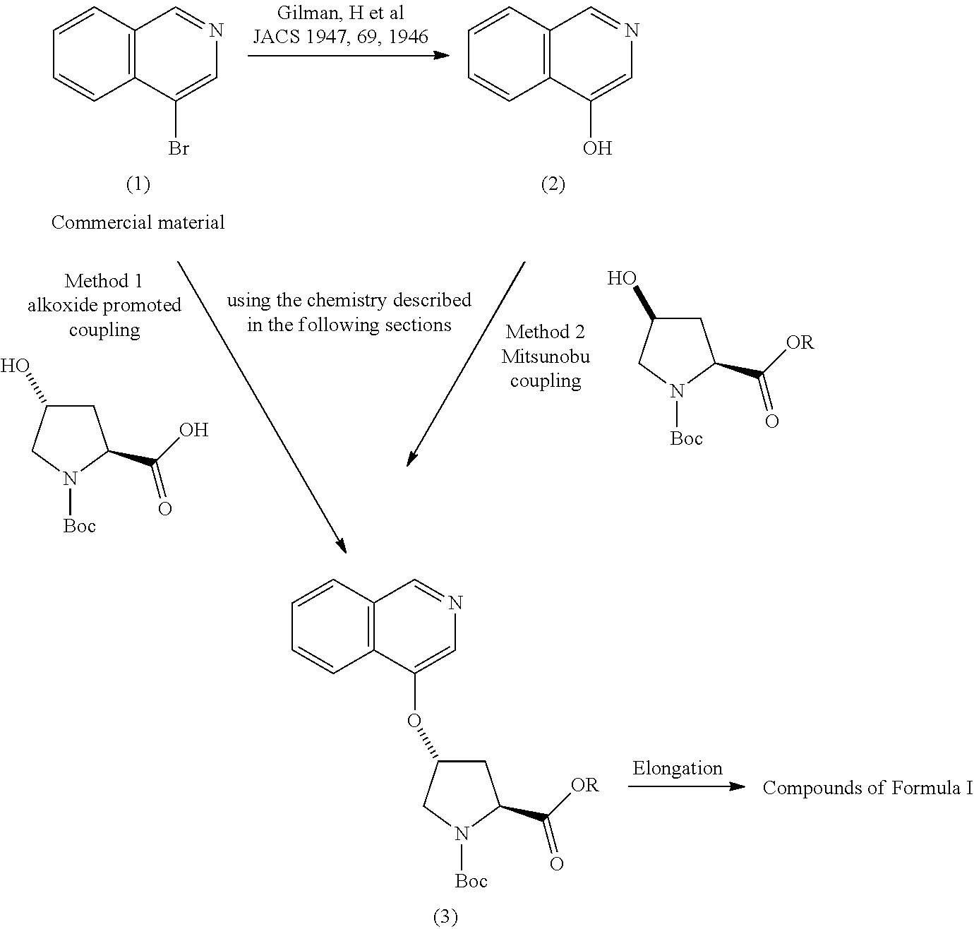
C12=C(C=CC=C1)C=NC=C2Br.C12=C(C=CC=C1)C=NC=C2O.C1C(O)CN([Boc])C1C([OR])=O.C1C(O)CN([Boc])C1C(O)=O.C1C(OC2=CN=CC3=C2C=CC=C3)CN([Boc])C1C([OR])=O
